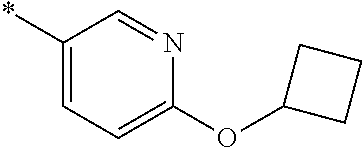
*C1=CC=C(OC2CCC2)N=C1
